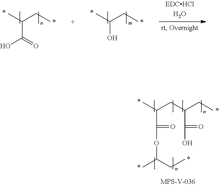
CC(CC)C(O)=O.CC(CC)O.CC(CC(CC)C(O)=O)C(OC(CC)C)=O
